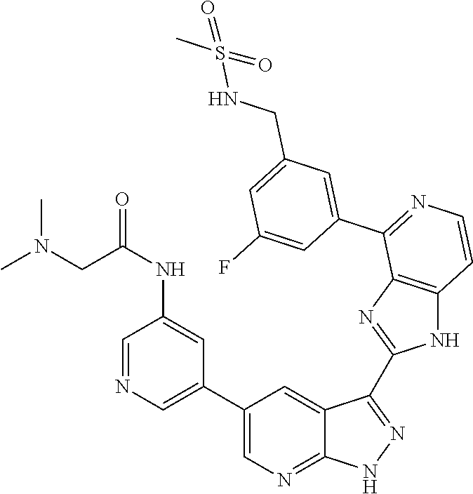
C1=NC=C(C2=CN=C3C(=C2)C(C2=NC4=C(N2)C=CN=C4C2=CC(CNS(C)(=O)=O)=CC(F)=C2)=NN3)C=C1NC(=O)CN(C)C
